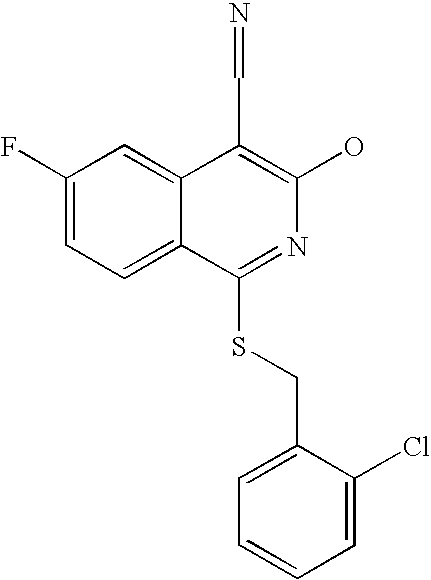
C1(F)=CC=C2C(=C1)C(C=N)=C(O)N=C2SCC1=CC=CC=C1Cl
